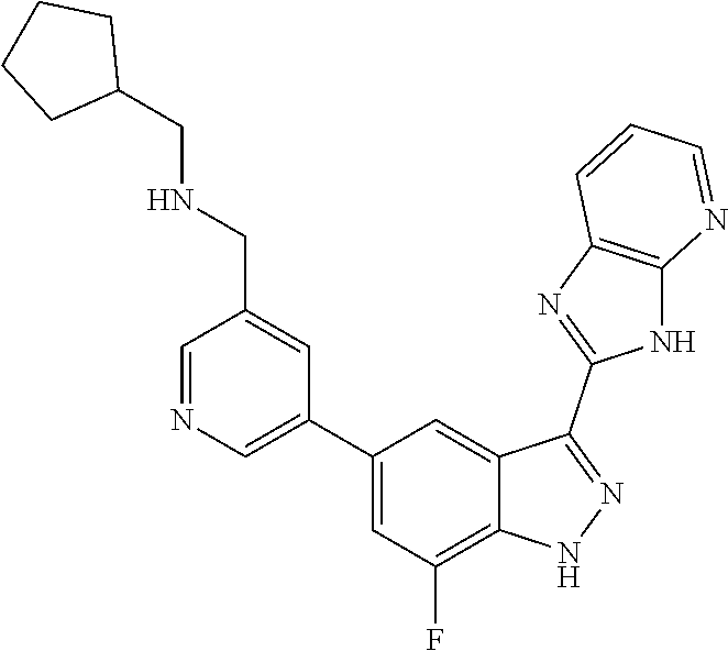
C1=NC=C(C2=CC(F)=C3C(=C2)C(C2=NC4=C(N2)N=CC=C4)=NN3)C=C1CNCC1CCCC1
